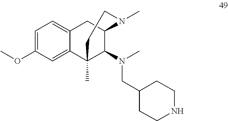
C1=C(OC)C=C2C(=C1)CC1C(N(C)CC3CCNCC3)C2(C)CCN1C
